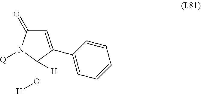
C1(=O)N([Q])C(O[H])([H])C(C2=CC=CC=C2)=C1
